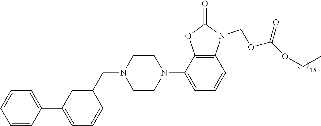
C1=CC=CC(C2=CC=CC(CN3CCN(C4=CC=CC5=C4OC(=O)N5COC(OCC)=O)CC3)=C2)=C1
